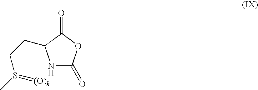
N1C(=O)OC(=O)C1CCS(=[(O)k])C
